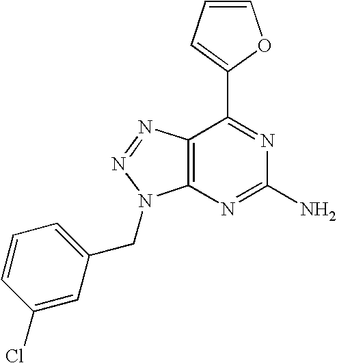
C1=CC=C(C2=NC(N)=NC3=C2N=NN3CC2=CC=CC(Cl)=C2)O1
